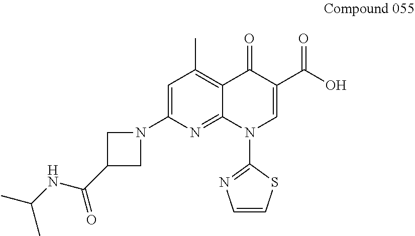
C1=C(N2CC(C(NC(C)C)=O)C2)N=C2C(=C1C)C(=O)C(C(O)=O)=CN2C1=NC=CS1
